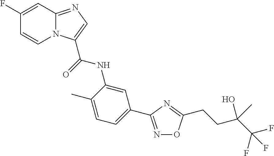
C1(F)=CC2=NC=C(C(NC3=CC(C4=NOC(CCC(C(F)(F)F)(O)C)=N4)=CC=C3C)=O)N2C=C1
